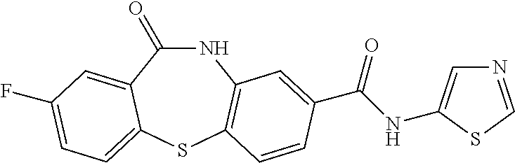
C1(=O)NC2=C(SC3=CC=C(F)C=C13)C=CC(C(NC1=CN=CS1)=O)=C2
